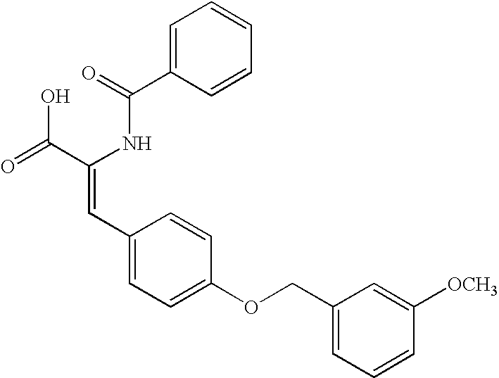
C1=C(C(=O)NC(C(=O)O)=CC2=CC=C(OCC3=CC=CC([OCH3])=C3)C=C2)C=CC=C1
